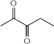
CC(C(CC)=O)=O
